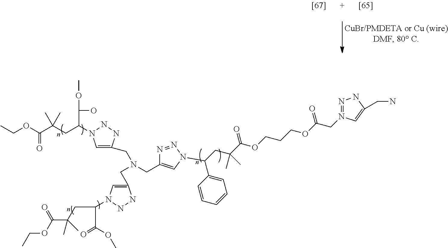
N1=N(CC(OCCCOC(C(C)(CC(C2=CC=CC=C2)N2C=C(CN(CC3=CN(C(CC(C)(C)C(OCC)=O)C(O)OC)NN3)CC3=CN(C(C(=O)OC)CC(C(OCC)=O)(C)C)NN3)N=N2)C)=O)=O)C=C(CN)N1
